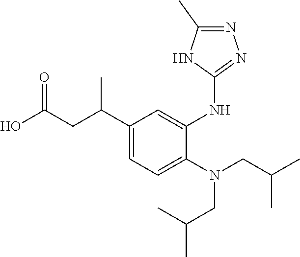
C1(C(CC(O)=O)C)=CC=C(N(CC(C)C)CC(C)C)C(NC2=NN=C(C)N2)=C1
